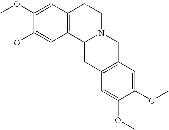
C1(OC)=CC2=C(C=C1OC)CC1N(C2)CCC2=C1C=C(OC)C(OC)=C2
